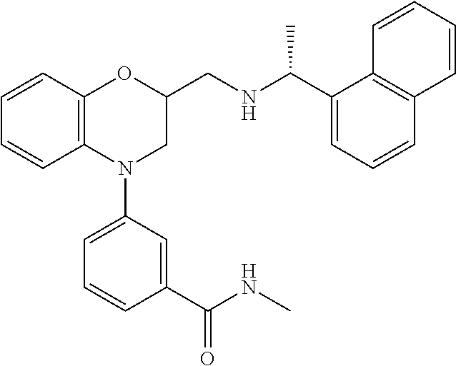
C1=CC2=C(C=C1)N(C1=CC=CC(C(NC)=O)=C1)CC(CNC(C1=CC=CC3=C1C=CC=C3)C)O2
